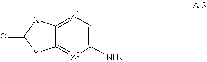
C12=[Z1]C=C(N)[Z2]=C1[Y]C(=O)[X]2
